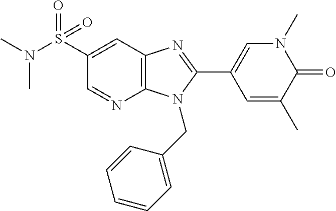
C12=C(C=C(S(N(C)C)(=O)=O)C=N1)N=C(C1=CN(C)C(=O)C(C)=C1)N2CC1=CC=CC=C1
